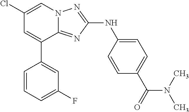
C1(C2=CC(Cl)=CN3C2=NC(NC2=CC=C(C(=O)N(C)C)C=C2)=N3)=CC(F)=CC=C1
